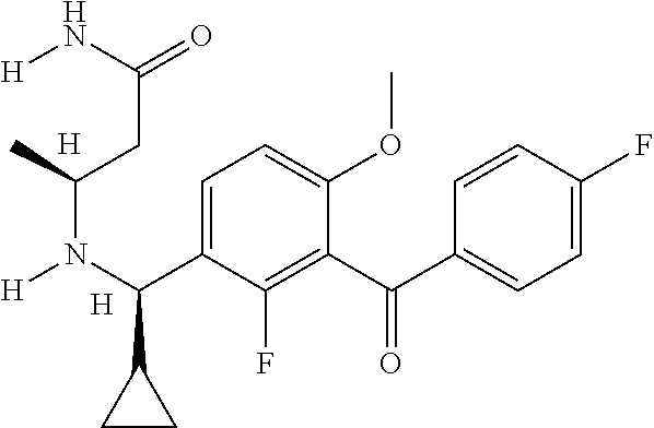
[H].C1=C(C(N([H])C(CC(N[H])=O)C)C2CC2)C(F)=C(C(=O)C2=CC=C(F)C=C2)C(OC)=C1.[H]
